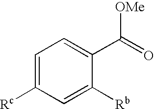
C1=C([Rc])C=C([Rb])C(C(=O)[OMe])=C1
